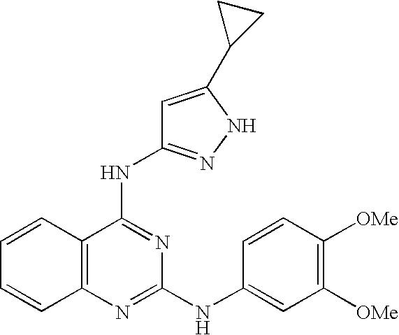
C1=CC2=C(C=C1)N=C(NC1=CC([OMe])=C([OMe])C=C1)N=C2NC1=NNC(C2CC2)=C1
